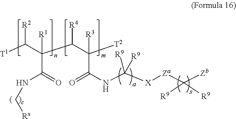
[R2]C(C(C(C([T2])([R3])C(NC([X][Za]C([Zb])([R9])[R9])([R9])[R9])=O)[R4])([R1])C(=O)NC[Rx])[T1]
